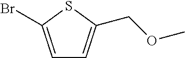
C1=C(Br)SC(COC)=C1
